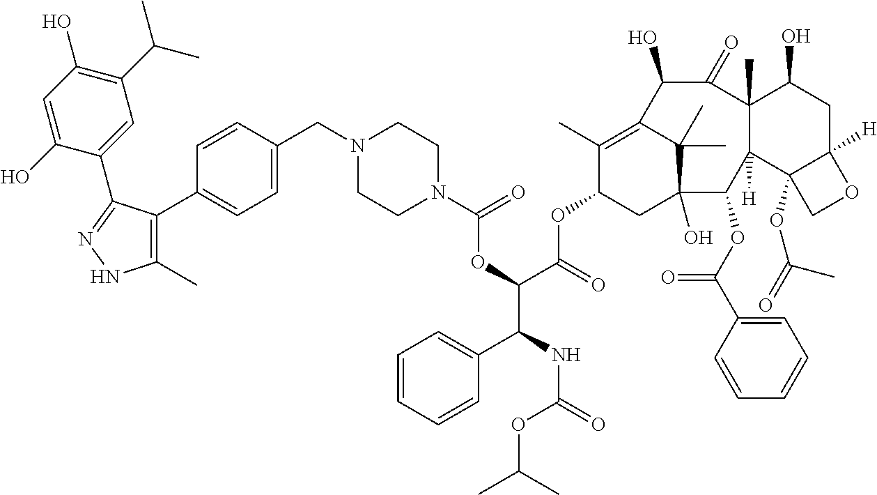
C1=C(O)C(C2=NNC(C)=C2C2=CC=C(CN3CCN(C(OC(C(OC4CC5(O)C(C)(C)C(=C4C)C(O)C(=O)C4(C)C(O)CC6([H])C(OC(C)=O)(C4([H])C5OC(C4=CC=CC=C4)=O)CO6)=O)C(C4=CC=CC=C4)NC(OC(C)C)=O)=O)CC3)C=C2)=CC(C(C)C)=C1O
